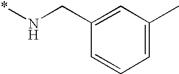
C1(CN*)=CC(C)=CC=C1
